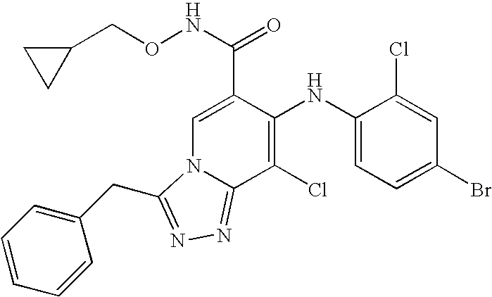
C1(NC2=C(Cl)C3=NN=C(CC4=CC=CC=C4)N3C=C2C(NOCC2CC2)=O)=CC=C(Br)C=C1Cl
